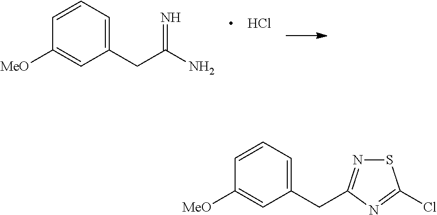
Cl.C1(CC(=N)N)=CC=CC([MeO])=C1.C1(CC2=NSC(Cl)=N2)=CC=CC([MeO])=C1
